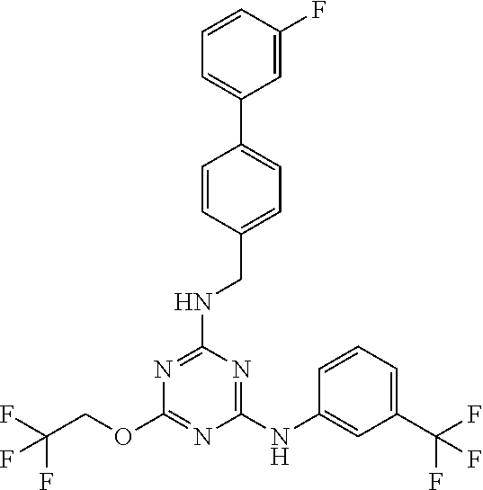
C1(NC2=CC(C(F)(F)F)=CC=C2)=NC(NCC2=CC=C(C3=CC=CC(F)=C3)C=C2)=NC(OCC(F)(F)F)=N1
